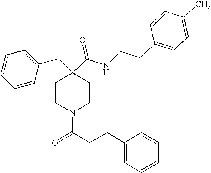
C1=CC=CC(CC2(C(=O)NCCC3=CC=C(C)C=C3)CCN(C(CCC3=CC=CC=C3)=O)CC2)=C1
